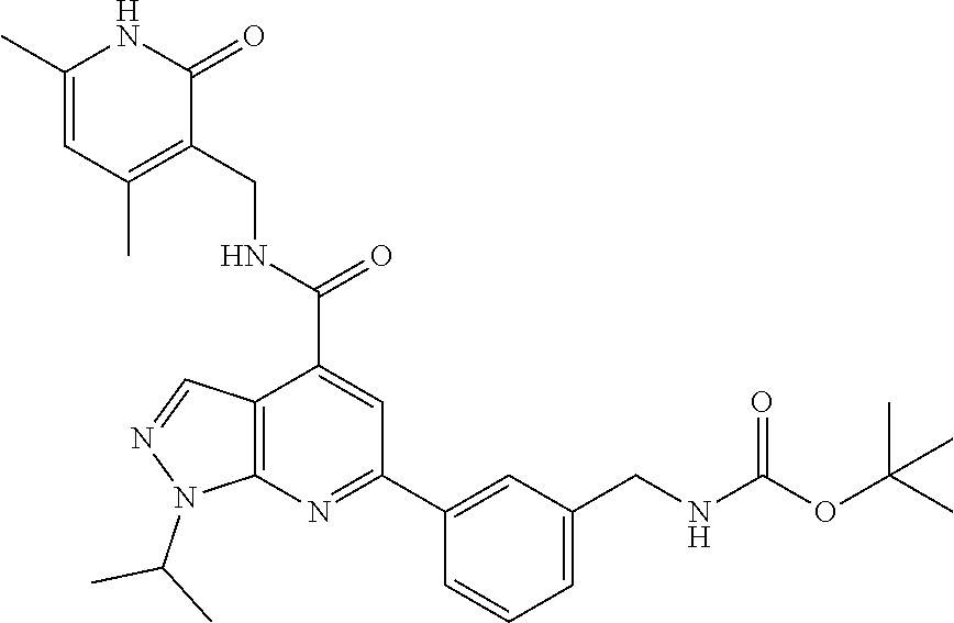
CC1=CC(C)=C(CNC(C2=CC(C3=CC(CNC(OC(C)(C)C)=O)=CC=C3)=NC3=C2C=NN3C(C)C)=O)C(=O)N1
